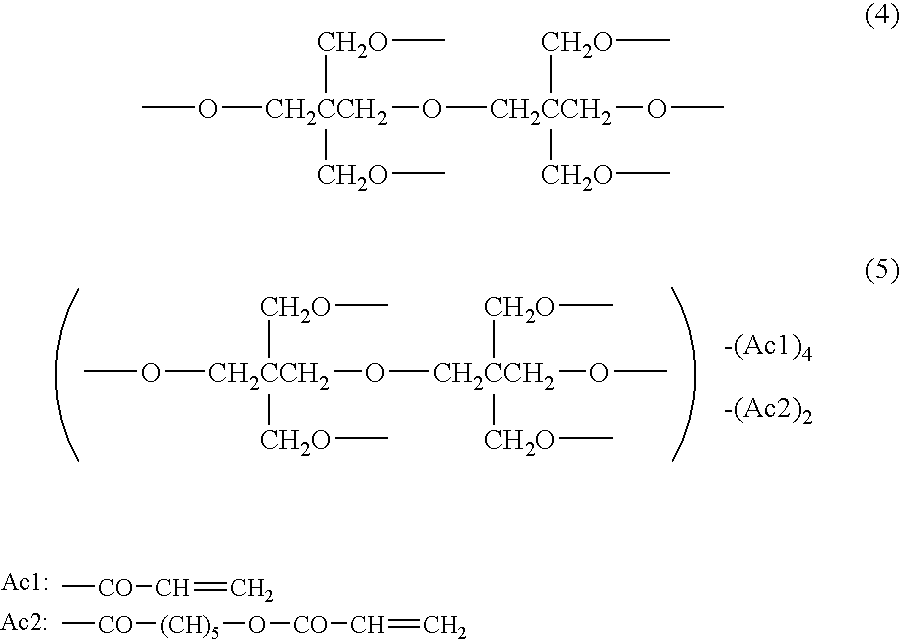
O([CH2CCH2](O[CH2CCH2](OC)([CH2O]C)[CH2O]C)([CH2O]C)[CH2O]C)C.C[CO]C=C.C[CO][(CH)5]O[CO]C=C.O([CH2CCH2](O[CH2CCH2](OC)([CH2O]C)[CH2O]C)([CH2O]C)[CH2O]C)C
